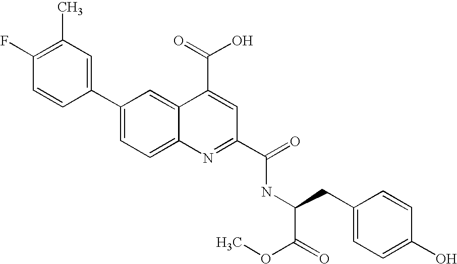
CC1=C(F)C=CC(C2=CC=C3C(=C2)C(C(O)=O)=CC(C(=O)NC(CC2=CC=C(O)C=C2)C(OC)=O)=N3)=C1
